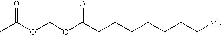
C(CCCCCC[Me])C(OCOC(C)=O)=O
